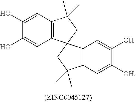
C12=C(C(C)(C)CC13CC(C)(C)C1=C3C=C(O)C([OH])=C1)C=C(O)C(O)=C2
